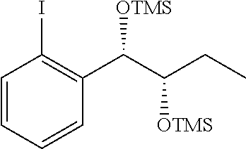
C1=CC=CC(C([OTMS])C(CC)[OTMS])=C1I
